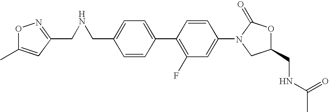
C1=C(CNCC2=NOC(C)=C2)C=CC(C2=C(F)C=C(N3CC(CNC(C)=O)OC3=O)C=C2)=C1
